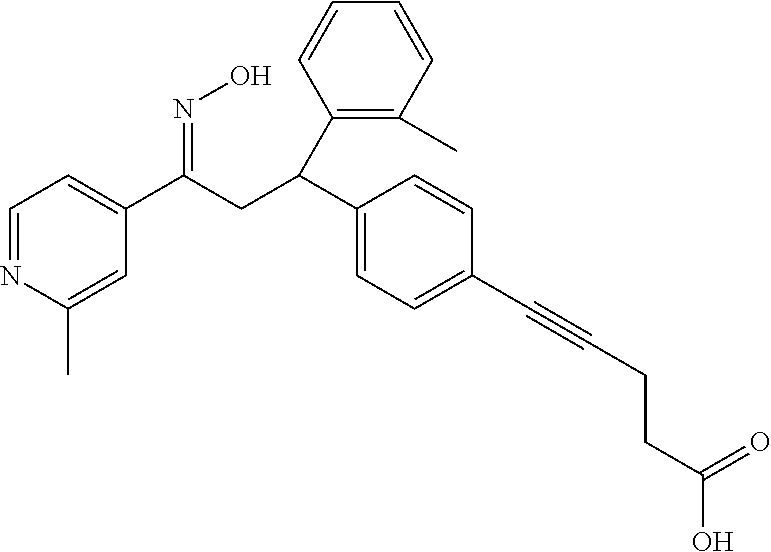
C1=NC(C)=CC(C(CC(C2=C(C)C=CC=C2)C2=CC=C(C#CCCC(O)=O)C=C2)=NO)=C1
